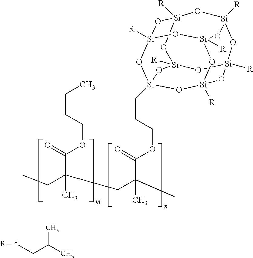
[Si]12([R])O[Si]3(CCCOC(C(CC(CC)(C(=O)OCCCC)C)(C)C)=O)O[Si]4([R])O[Si]([R])(O1)O[Si]1([R])O[Si]([R])(O2)O[Si]([R])(O3)O[Si]([R])(O4)O1.C(C(C)C)C
